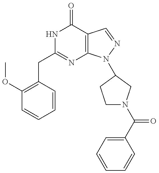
C1(CC2=NC3=C(C(=O)N2)C=NN3C2CN(C(C3=CC=CC=C3)=O)CC2)=C(OC)C=CC=C1
